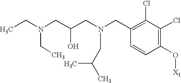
N(CC1=C(Cl)C(Cl)=C(O[X1])C=C1)(CC(CN(CC)CC)O)CC(C)C
